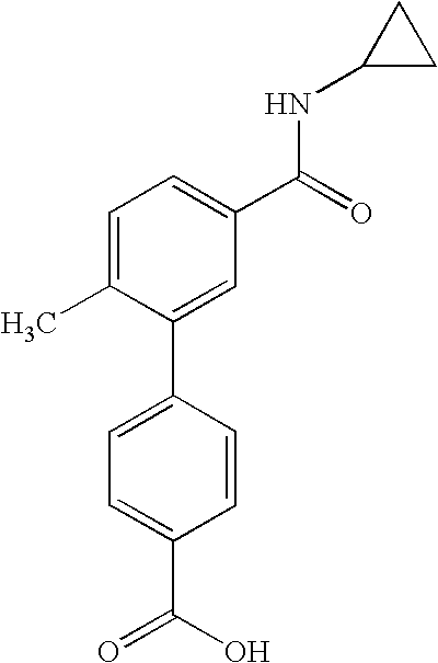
C1=CC(C(O)=O)=CC=C1C1=CC(C(=O)NC2CC2)=CC=C1C
